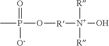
CP(O[R][N+](O)([R])[R])(=O)[O-]
